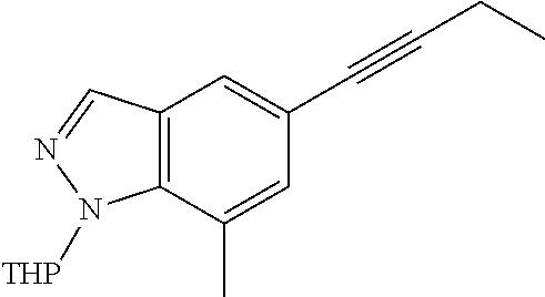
C12=C(C(C)=CC(C#CCC)=C1)N([THP])N=C2
